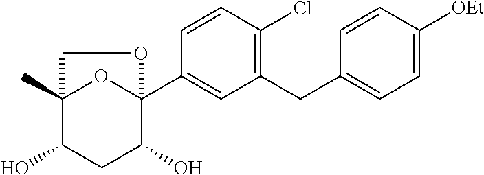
C1(CC2=CC=C([OEt])C=C2)=C(Cl)C=CC(C23OC(C)(C(O)CC2O)CO3)=C1
